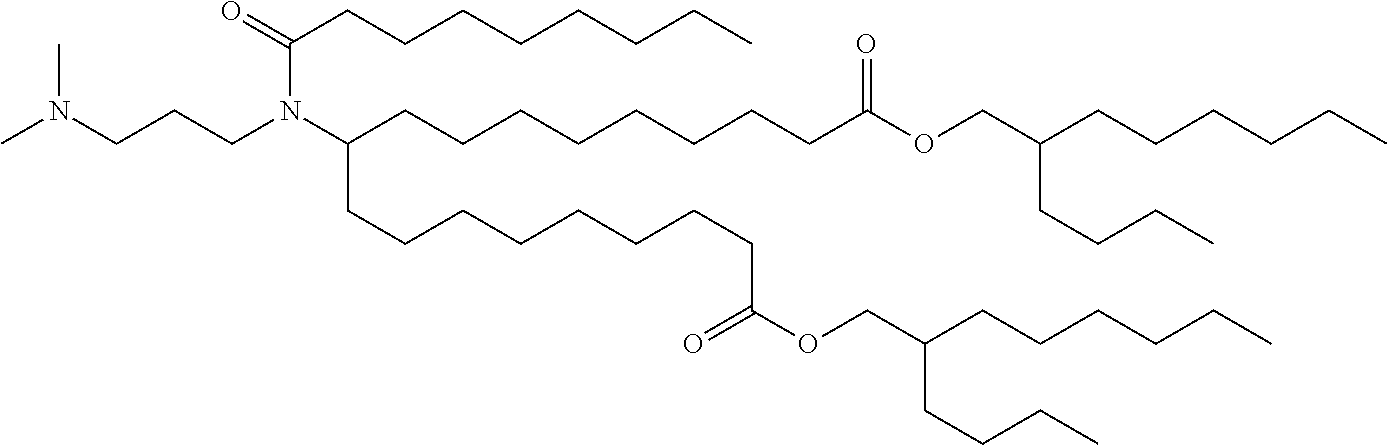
CN(CCCN(C(CCCCCCCCC(OCC(CCCCCC)CCCC)=O)CCCCCCCCC(=O)OCC(CCCCCC)CCCC)C(=O)CCCCCCCC)C
